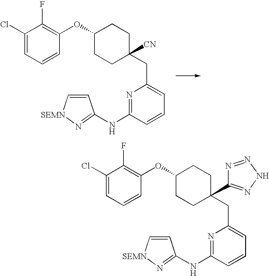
C(C1=CC=CC(NC2=N[SEMN]C=C2)=N1)C1([CN])CCC(OC2=C(F)C(Cl)=CC=C2)CC1.C(C1=CC=CC(NC2=N[SEMN]C=C2)=N1)C1(C2=NNN=N2)CCC(OC2=C(F)C(Cl)=CC=C2)CC1
